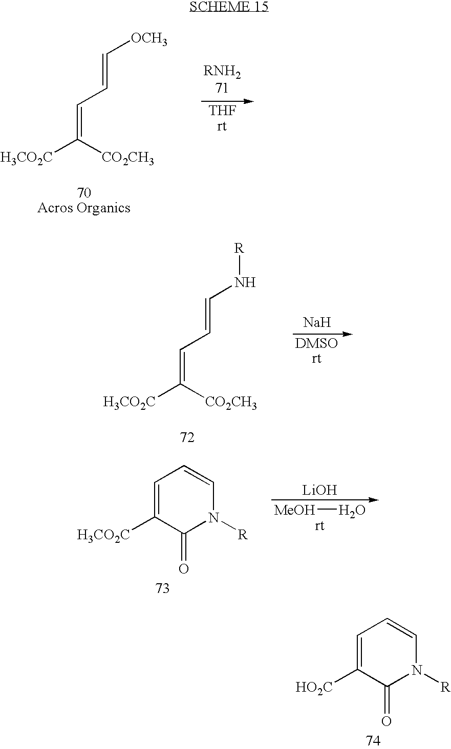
[H3CO2C]C([CO2CH3])=CC=C[OCH3].[H3CO2C]C([CO2CH3])=CC=CN[R].[Na].C1=C([H3CO2C])C(=O)N([R])C=C1.[LiOH].[MeOH]O.C1=C([HO2C])C(=O)N([R])C=C1
